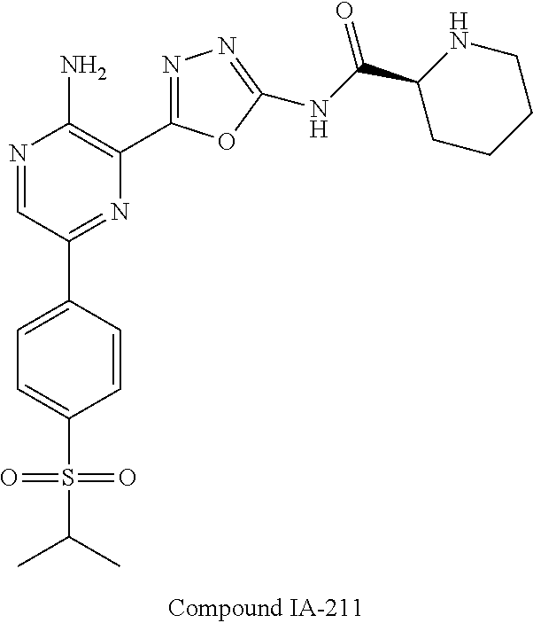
N1=CC(C2=CC=C(S(C(C)C)(=O)=O)C=C2)=NC(C2=NN=C(NC(C3CCCCN3)=O)O2)=C1N
